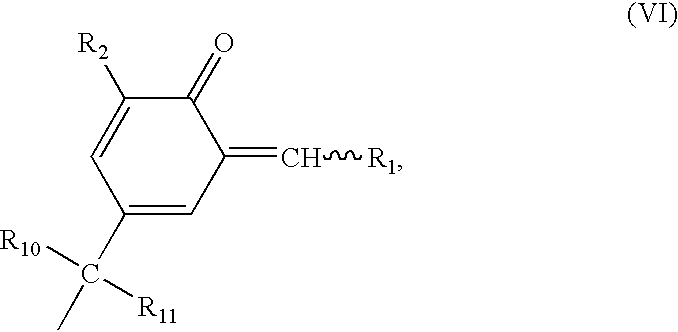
C1(C(C)([R10])[R11])=CC(=C[R1])C(=O)C([R2])=C1
